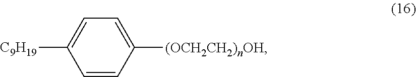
C1=CC([(OCH2CH2)nOH])=CC=C1[C9H19]
